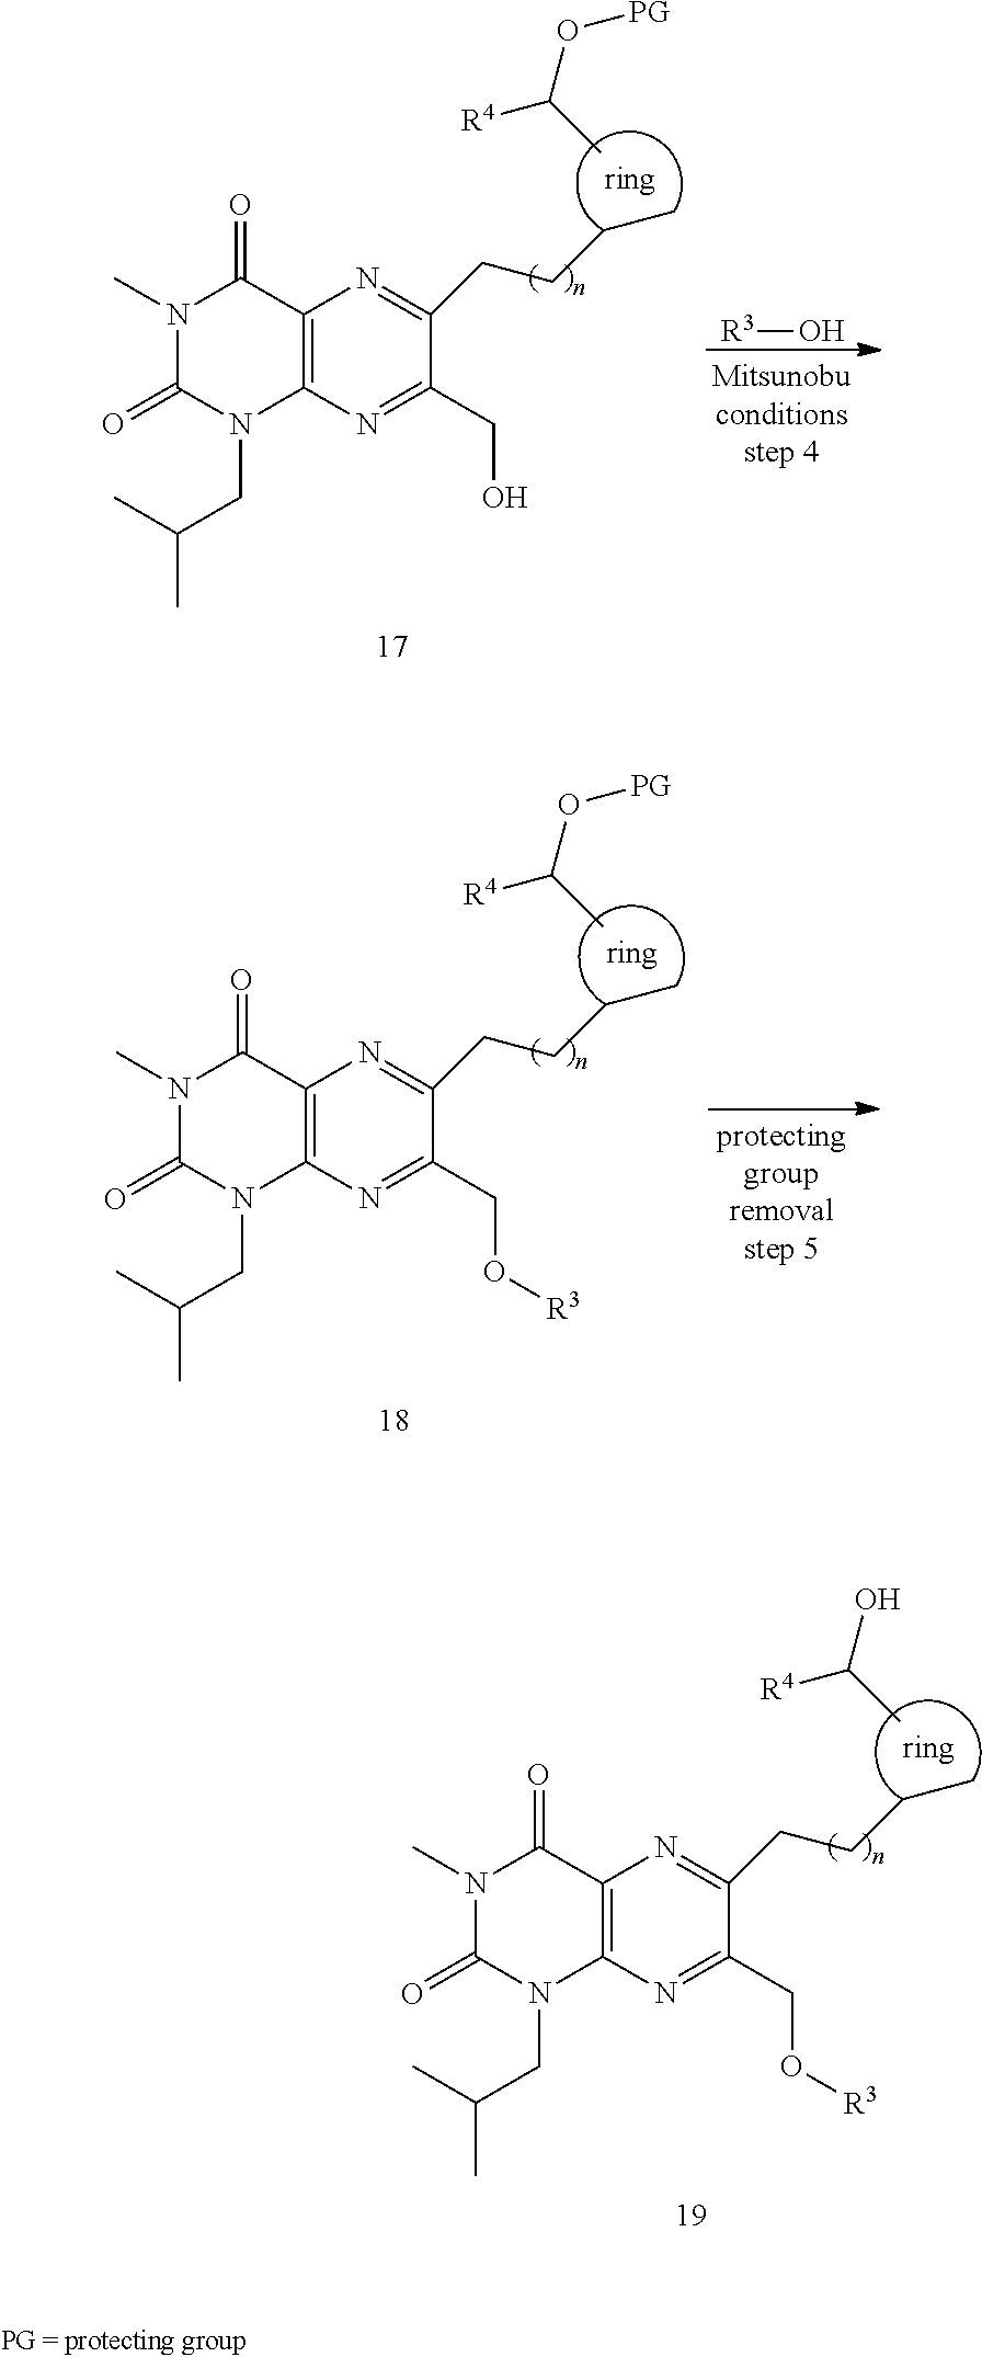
O(C(C)[R4])[PG].C12=C(N=C(CO)C(CCCC)=N1)N(CC(C)C)C(=O)N(C)C2=O.[R3]O.O(C(C)[R4])[PG].C12=C(N=C(CO[R3])C(CCCC)=N1)N(CC(C)C)C(=O)N(C)C2=O.OC(C)[R4].C12=C(N=C(CO[R3])C(CCCC)=N1)N(CC(C)C)C(=O)N(C)C2=O
